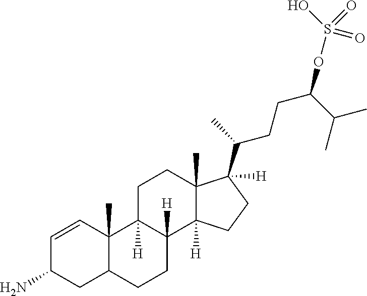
C1=CC2(C)C(CC1N)CCC1([H])C2([H])CCC2(C)C1([H])CCC2([H])C(CCC(OS(=O)(=O)O)C(C)C)C
